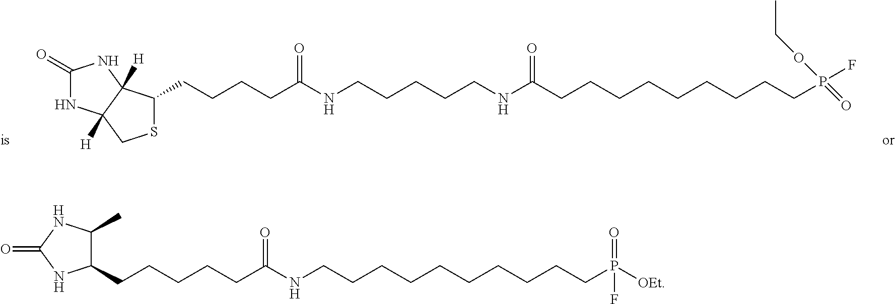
C1(=O)NC2([H])C([H])(N1)C(CCCCC(NCCCCCNC(CCCCCCCCCP(F)(=O)OCC)=O)=O)SC2.C1(C)C(CCCCCC(NCCCCCCCCCCP([OEt])(=O)F)=O)NC(=O)N1
